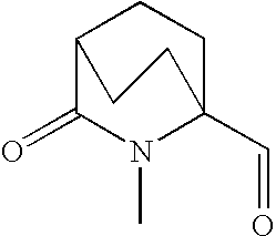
C12C(=O)N(C)C(C=O)(CC1)CC2
